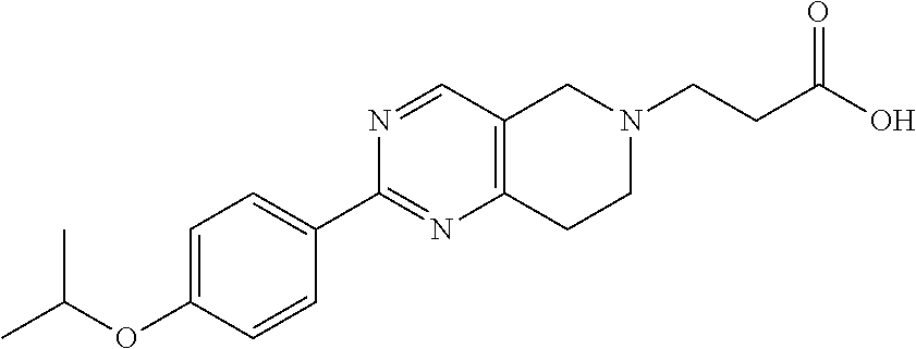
C1=C(OC(C)C)C=CC(C2=NC3=C(C=N2)CN(CCC(O)=O)CC3)=C1
